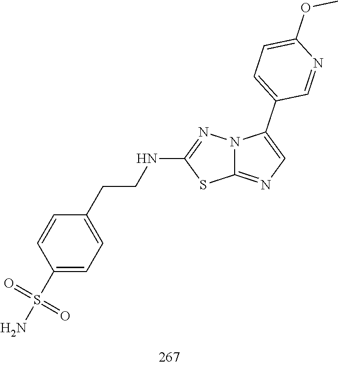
O=S(N)(=O)C1=CC=C(CCNC2=NN3C(=NC=C3C3=CC=C(OC)N=C3)S2)C=C1
